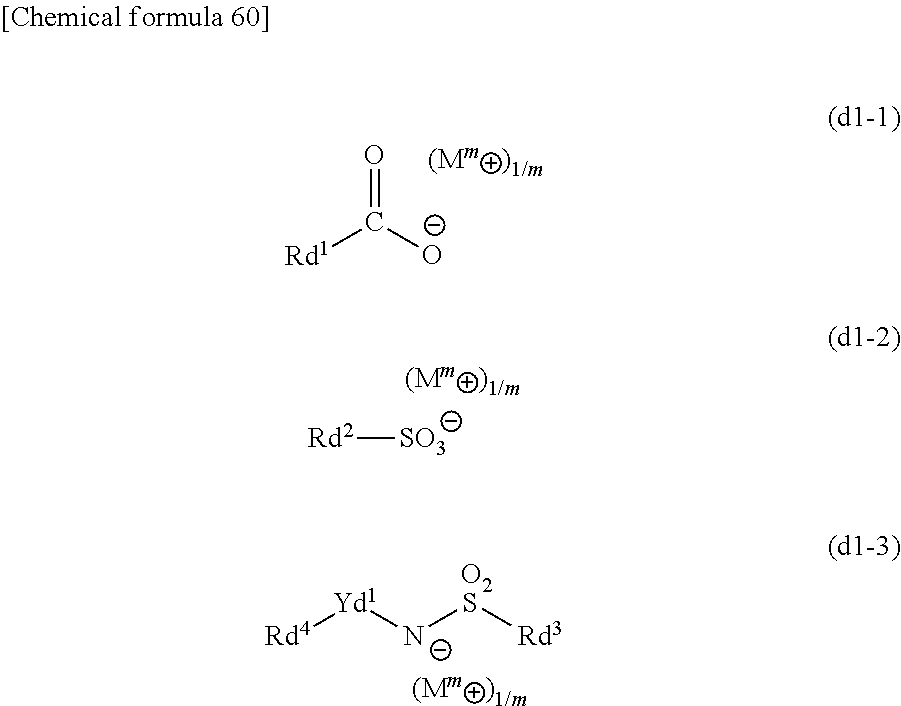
[Rd1]C([O-])=O.[Rd2][SO3].[Rd4][Yd1][N-]S[Rd3].[O2]
